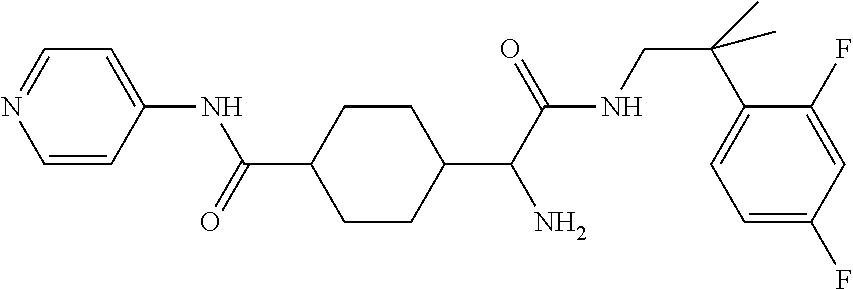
C1(C(C(NCC(C2=CC=C(F)C=C2F)(C)C)=O)N)CCC(C(=O)NC2=CC=NC=C2)CC1
